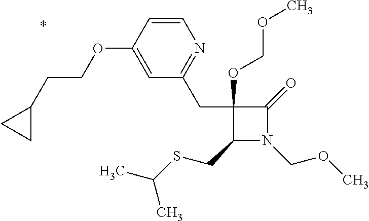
C1(CC2=NC=CC(OCCC3CC3)=C2)(OCOC)C(CSC(C)C)N(COC)C1=O
